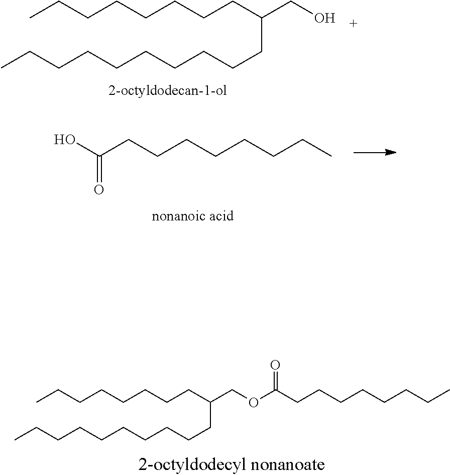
CCCCCCCCC(CO)CCCCCCCCCC.CCCCCCCCC(COC(CCCCCCCC)=O)CCCCCCCCCC.OC(CCCCCCCC)=O
